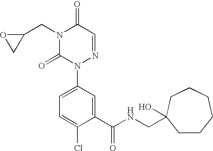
C1(CN2C(=O)N(C3=CC=C(Cl)C(C(NCC4(O)CCCCCC4)=O)=C3)N=CC2=O)OC1
